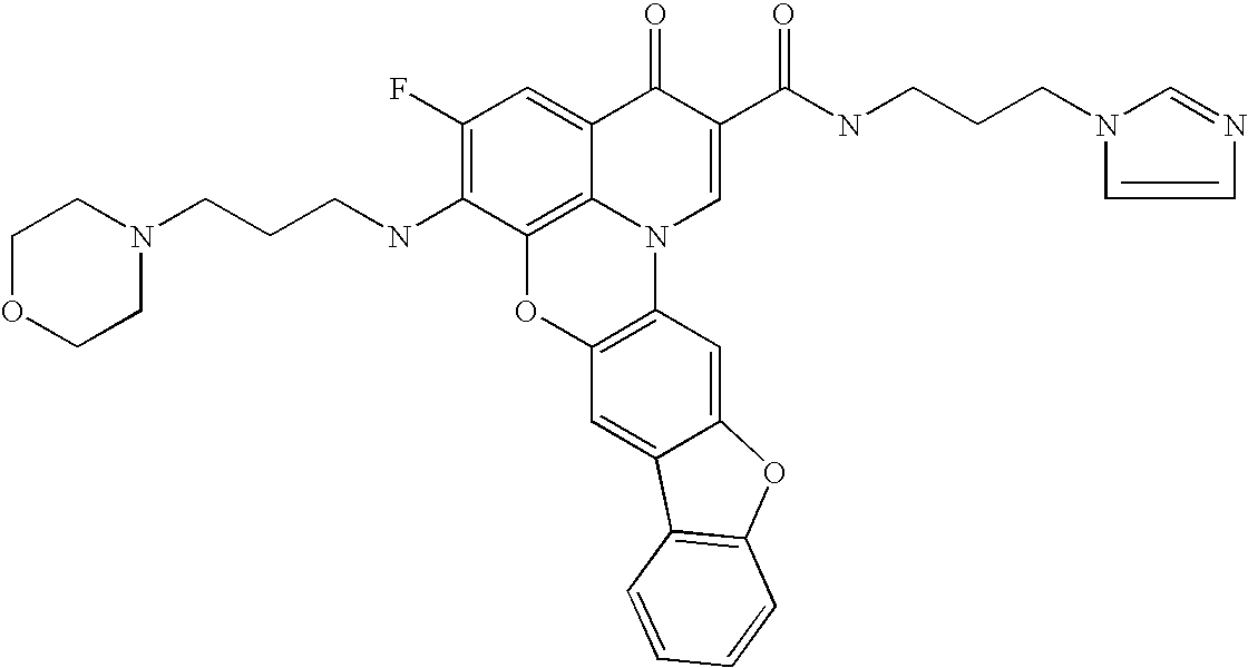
C1(F)=C(NCCCN2CCOCC2)C2=C3C(=C1)C(=O)C(C(NCCCN1C=NC=C1)=O)=CN3C1=C(O2)C=C2C(=C1)OC1=C2C=CC=C1
